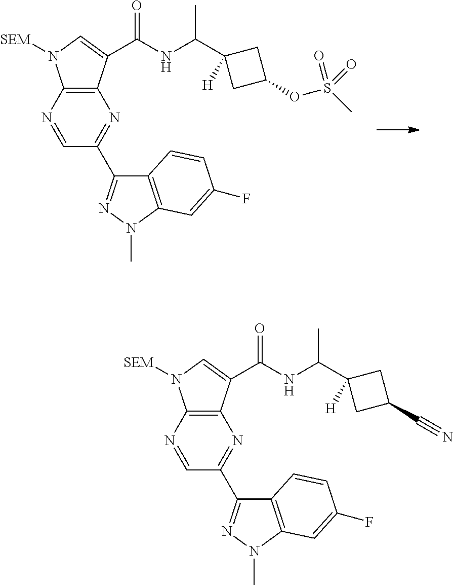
C1(C2=NN(C)C3=C2C=CC(F)=C3)=NC2=C(N([SEM])C=C2C(NC(C2([H])CC(OS(C)(=O)=O)C2)C)=O)N=C1.C1(C2=NN(C)C3=C2C=CC(F)=C3)=NC2=C(N([SEM])C=C2C(NC(C2([H])CC(C#N)C2)C)=O)N=C1
